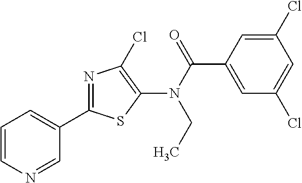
C1(C2=NC(Cl)=C(N(CC)C(=O)C3=CC(Cl)=CC(Cl)=C3)S2)=CC=CN=C1
